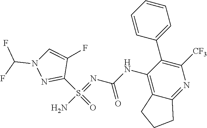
C1(S(=O)(=NC(NC2=C3C(=NC([CF3])=C2C2=CC=CC=C2)CCC3)=O)N)=NN(C(F)F)C=C1F
